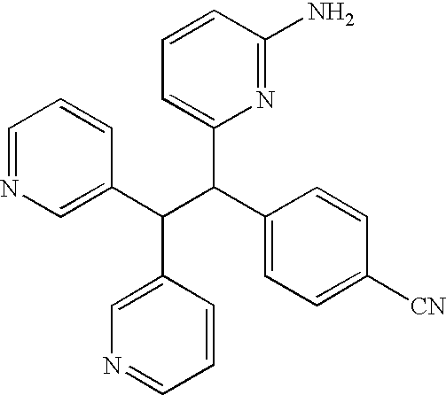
C1=NC=C(C(C(C2=CC=C([CN])C=C2)C2=CC=CC(N)=N2)C2=CN=CC=C2)C=C1
